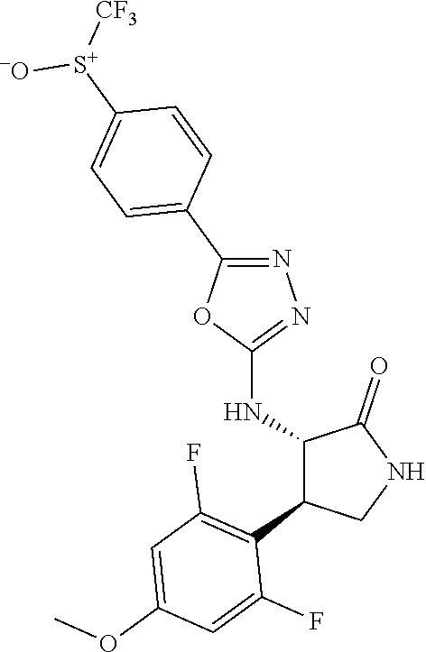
C1(NC2C(C3=C(F)C=C(OC)C=C3F)CNC2=O)=NN=C(C2=CC=C([S+]([CF3])[-O])C=C2)O1
